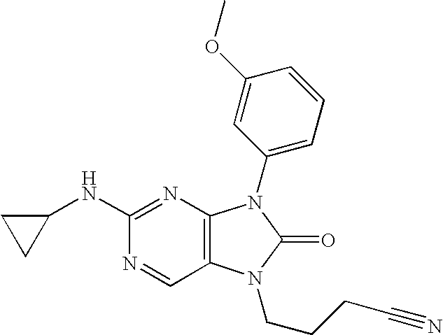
C1(NC2=NC3=C(C=N2)N(CCCC#N)C(=O)N3C2=CC=CC(OC)=C2)CC1
